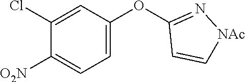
C1(OC2=CC=C([O2N])C(Cl)=C2)=N[NAc]C=C1
